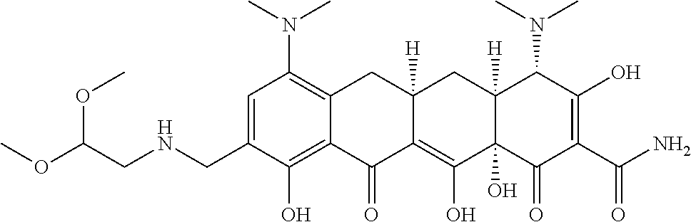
C1=C(CNCC(OC)OC)C(O)=C2C(=C1N(C)C)CC1([H])C(=C(O)C3(O)C([H])(C1)C(N(C)C)C(O)=C(C(N)=O)C3=O)C2=O
